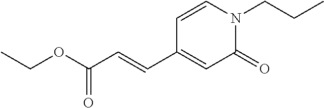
CCOC(C=CC1=CC(=O)N(CCC)C=C1)=O
